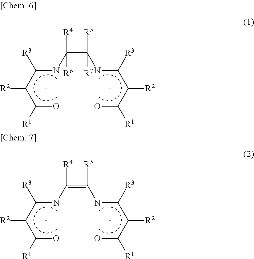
N(C(C(C(O)[R1])[R2])[R3])C(C(NC(C(C(O)[R1])[R2])[R3])([R5])[R7])([R4])[R6].N(C(C(C(O)[R1])[R2])[R3])C(=C(NC(C(C(O)[R1])[R2])[R3])[R5])[R4]
